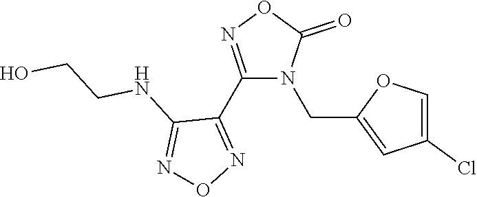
C1(C2=NOC(=O)N2CC2=CC(Cl)=CO2)=NON=C1NCCO
